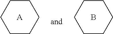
B.C1CCCCC1.C1CCCCC1.[A]
